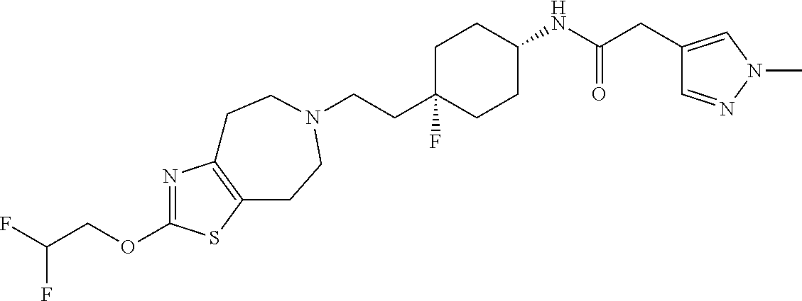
N1=C(OCC(F)F)SC2=C1CCN(CCC1(F)CCC(NC(CC3=CN(C)N=C3)=O)CC1)CC2
